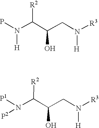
N(C(C(CN([R3])[H])O)[R2])(P)[H].N(C(C(O)CN([R3])[H])[R2])([P1])[P2]
